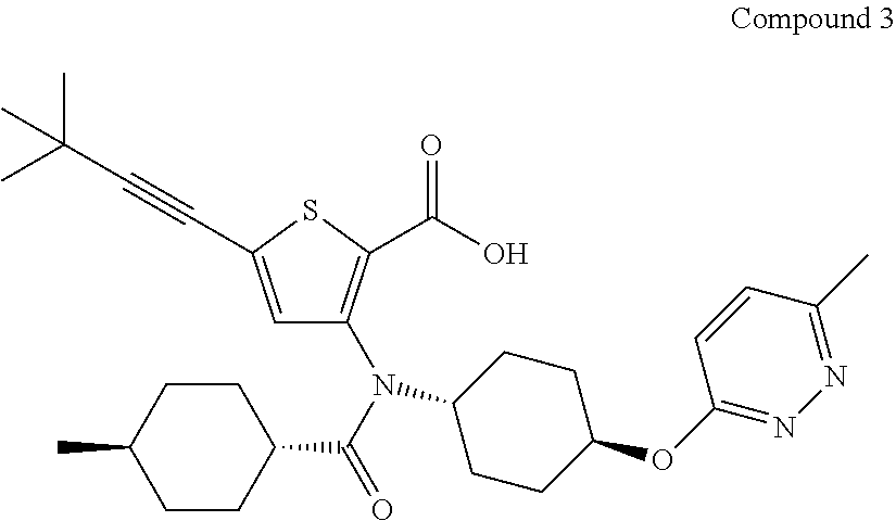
C1=C(C#CC(C)(C)C)SC(C(O)=O)=C1N(C(=O)C1CCC(C)CC1)C1CCC(OC2=NN=C(C)C=C2)CC1
